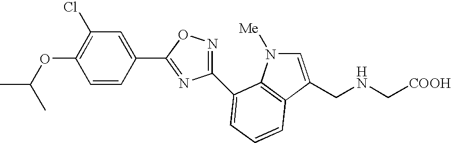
CC(OC1=C(Cl)C=C(C2=NC(C3=CC=CC4=C3N([Me])C=C4CNC[COOH])=NO2)C=C1)C
